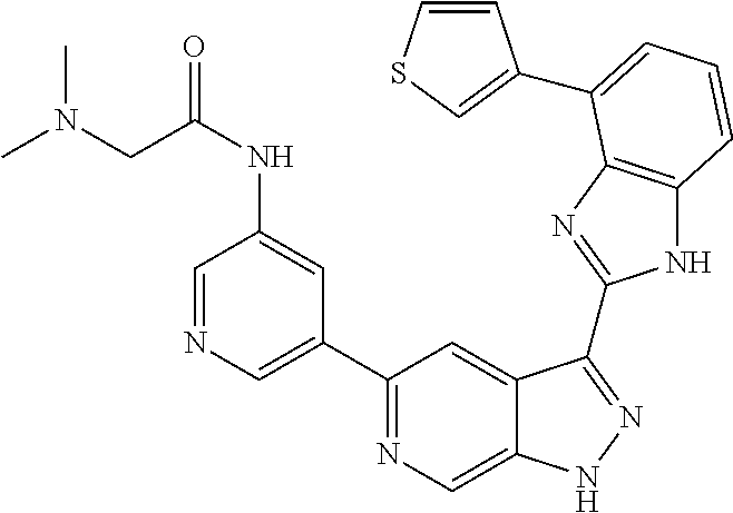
C1(C2=NC=C3C(=C2)C(C2=NC4=C(N2)C=CC=C4C2=CSC=C2)=NN3)=CN=CC(NC(=O)CN(C)C)=C1
